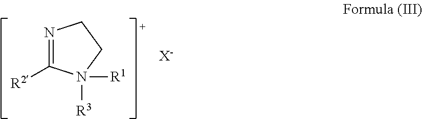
[X-].N1=C([R2])N([R3])([R1])CC1
